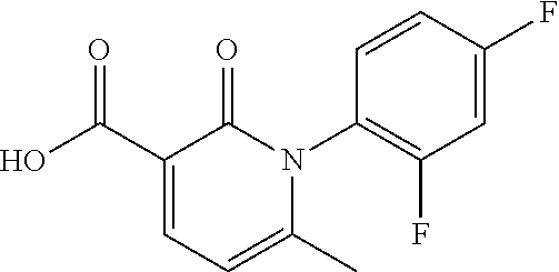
C1=CC(N2C(=O)C(C(O)=O)=CC=C2C)=C(F)C=C1F
